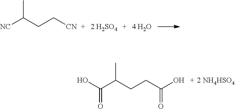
[NC]C(CC[CN])C.[2 H2SO4].C(C(CCC(O)=O)C)(O)=O
